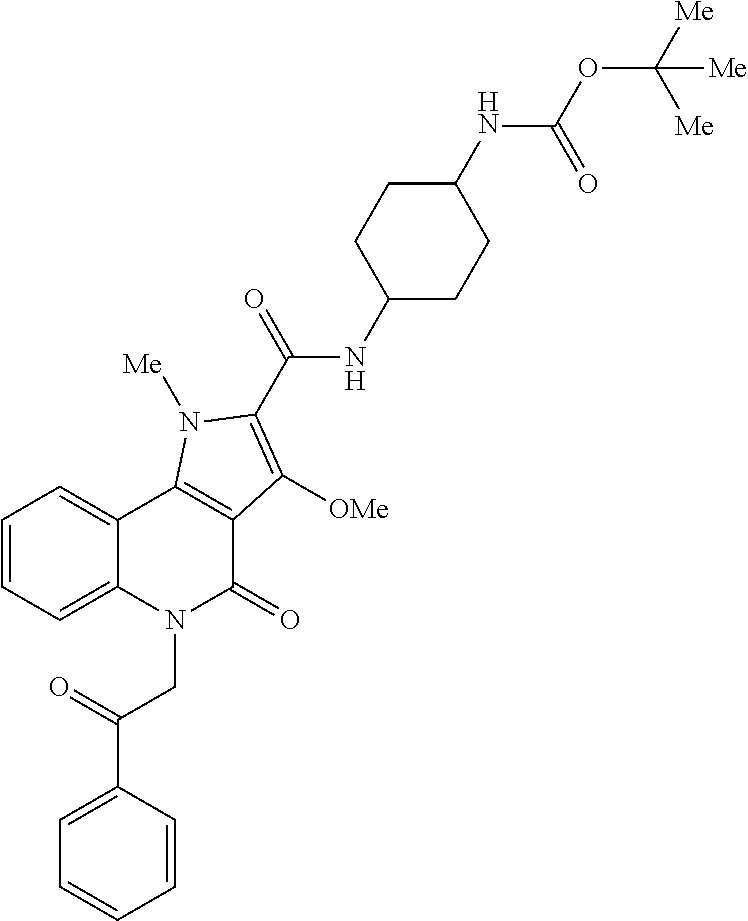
C12=CC=CC=C1C1=C(C(=O)N2CC(C2=CC=CC=C2)=O)C([OMe])=C(C(=O)NC2CCC(NC(OC([Me])([Me])[Me])=O)CC2)N1[Me]
